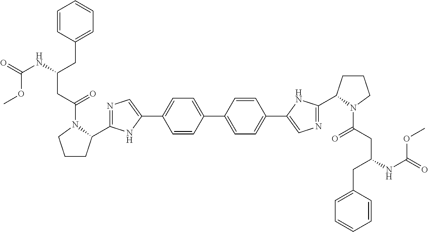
N1=C(C2CCCN2C(=O)CC(NC(=O)OC)CC2=CC=CC=C2)NC(C2=CC=C(C3=CC=C(C4=CN=C(C5CCCN5C(=O)CC(NC(=O)OC)CC5=CC=CC=C5)N4)C=C3)C=C2)=C1
